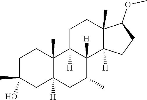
C1C(C)(O)CC2([H])C(C)(C1)C1([H])C([H])(C(C)C2)C2([H])C(C)(CC1)C(OC)CC2
